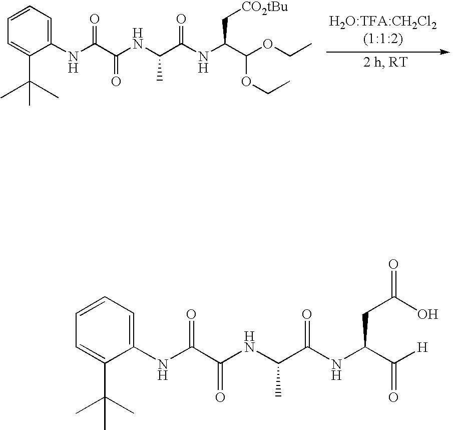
C1=C(NC(C(NC(C(NC(C(OCC)OCC)C[CO2tBu])=O)C)=O)=O)C(C(C)(C)C)=CC=C1.C1=C(NC(C(NC(C(NC(C([H])=O)CC(O)=O)=O)C)=O)=O)C(C(C)(C)C)=CC=C1
